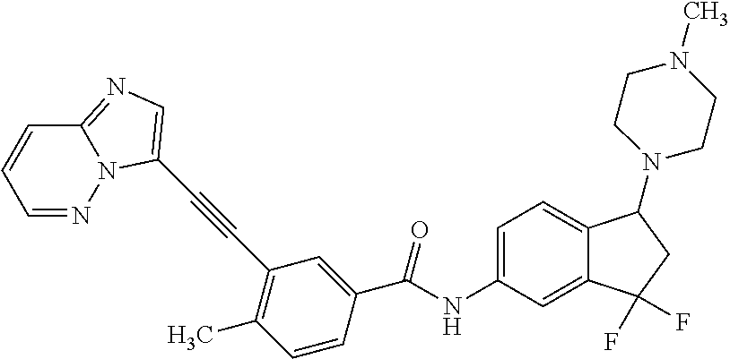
C12=NC=C(C#CC3=C(C)C=CC(C(NC4=CC=C5C(=C4)C(F)(F)CC5N4CCN(C)CC4)=O)=C3)N1N=CC=C2
